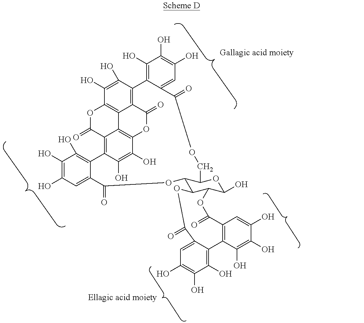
C12=C3C(O)=C(O)C4=C1C1=C(OC2=O)C(O)=C(O)C(=C1C(=O)O4)C1=C(O)C(O)=C(O)C=C1C(=O)OCC1C(C2C(C(O)O1)OC(=O)C1=C(C(O)=C(O)C(O)=C1)C1=C(O)C(O)=C(O)C=C1C(=O)O2)OC(=O)C1=CC(O)=C(O)C(O)=C31
